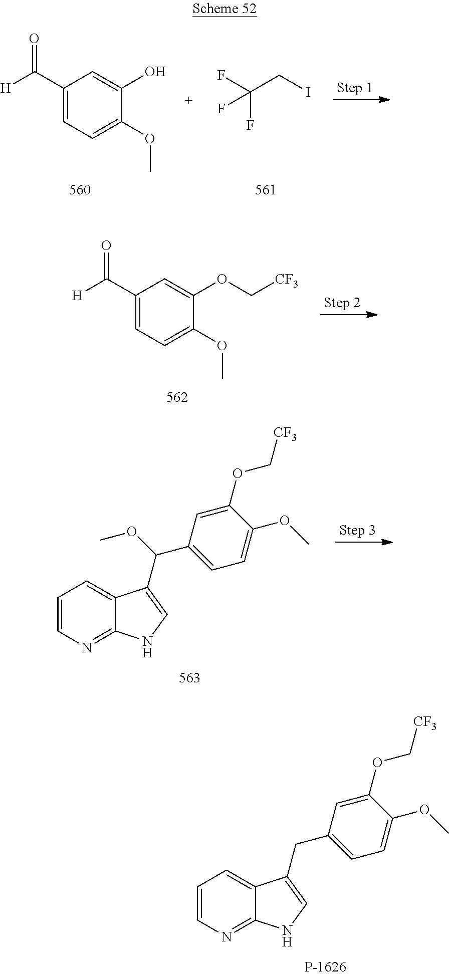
C1(C([H])=O)=CC=C(OC)C(O)=C1.FC(CI)(F)F.C1(C([H])=O)=CC=C(OC)C(OC[CF3])=C1.C1=CN=C2C(=C1)C(C(C1=CC=C(OC)C(OC[CF3])=C1)OC)=CN2.C1=CN=C2C(=C1)C(CC1=CC=C(OC)C(OC[CF3])=C1)=CN2
